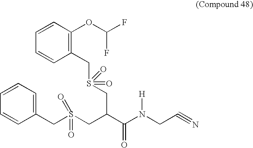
C1=CC=C(CS(CC(C(N(CC#N)[H])=O)CS(CC2=C(OC(F)F)C=CC=C2)(=O)=O)(=O)=O)C=C1
